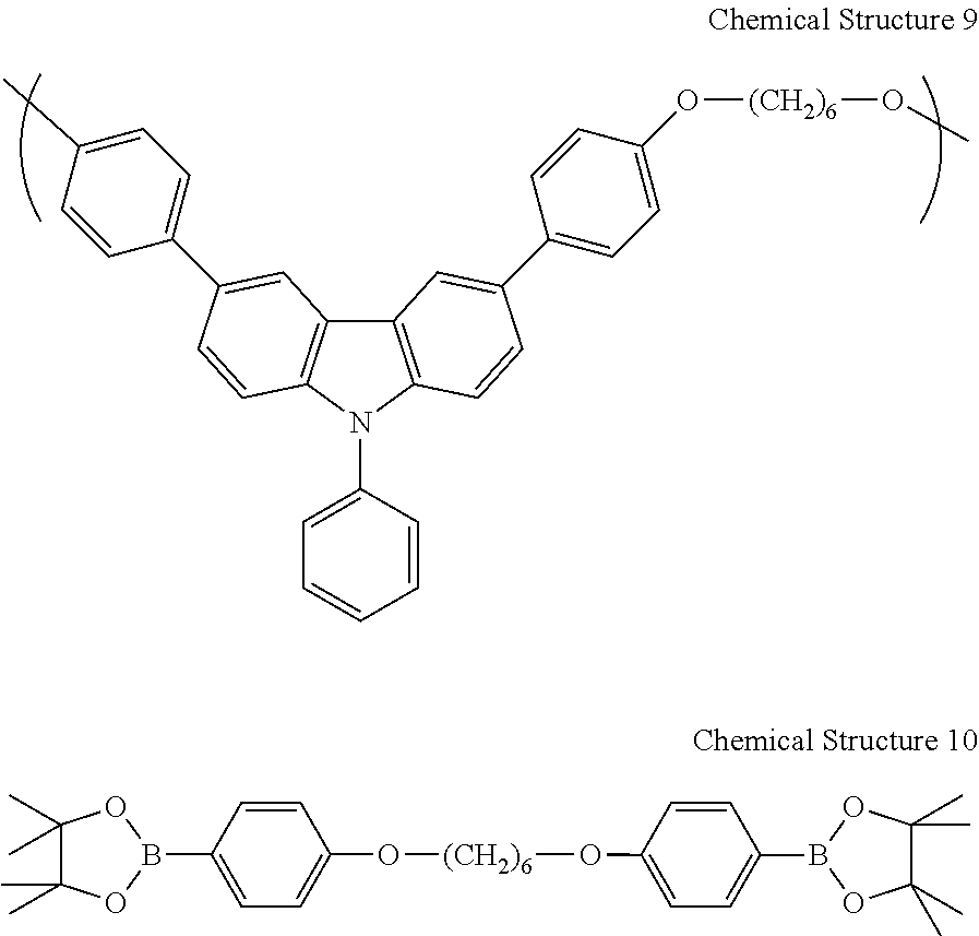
C12=C(N(C3=CC=CC=C3)C3=C1C=C(C1=CC=C(C)C=C1)C=C3)C=CC(C1=CC=C(O[(CH2)6]OC)C=C1)=C2.O([(CH2)6]OC1=CC=C(B2OC(C)(C)C(C)(C)O2)C=C1)C1=CC=C(B2OC(C)(C)C(C)(C)O2)C=C1
